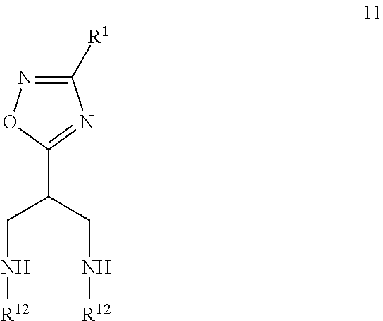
C1(C(CN[R12])CN[R12])=NC([R1])=NO1
